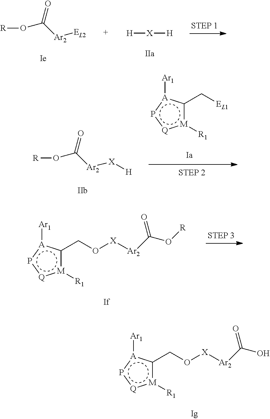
[H][X][H].[R]OC([Ar2][EL2])=O.c1(C[EL1])[M]([R1]):[Q]p[A]1[Ar1].[R]OC([Ar2][X][H])=O.c1(CO[X][Ar2]C(O[R])=O)[M]([R1]):[Q]p[A]1[Ar1].c1(CO[X][Ar2]C(O)=O)[M]([R1]):[Q]p[A]1[Ar1]
